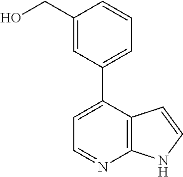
C1=C(C2=CC=CC(CO)=C2)C2=C(N=C1)NC=C2
